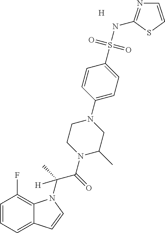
C1=CC=C2C(=C1F)N(C(C)(C(=O)N1CCN(C3=CC=C(S(NC4=NC=CS4)(=O)=O)C=C3)CC1C)[H])C=C2.[H]
